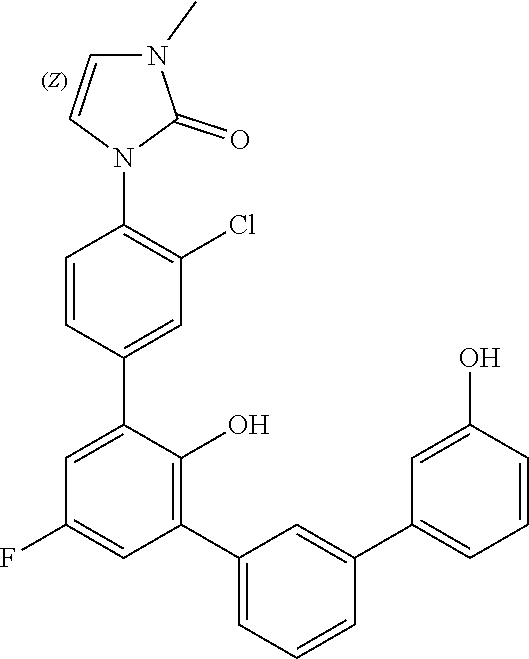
C1=CC(N2C(=O)N(C)C=C2)=C(Cl)C=C1C1=CC(F)=CC(C2=CC=CC(C3=CC=CC(O)=C3)=C2)=C1O
